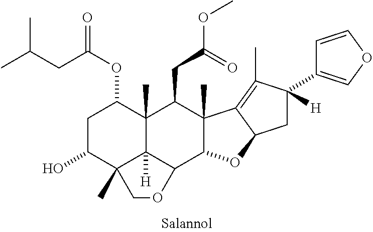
C1C(O)C2(C)C3([H])C(C)(C1OC(=O)CC(C)C)C(CC(OC)=O)C1(C)C(C3OC2)OC2C1=C(C)C(C1=COC=C1)([H])C2
